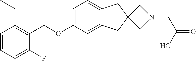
C1=CC=C(F)C(COC2=CC=C3C(=C2)CC2(C3)CN(CC(=O)O)C2)=C1CC
